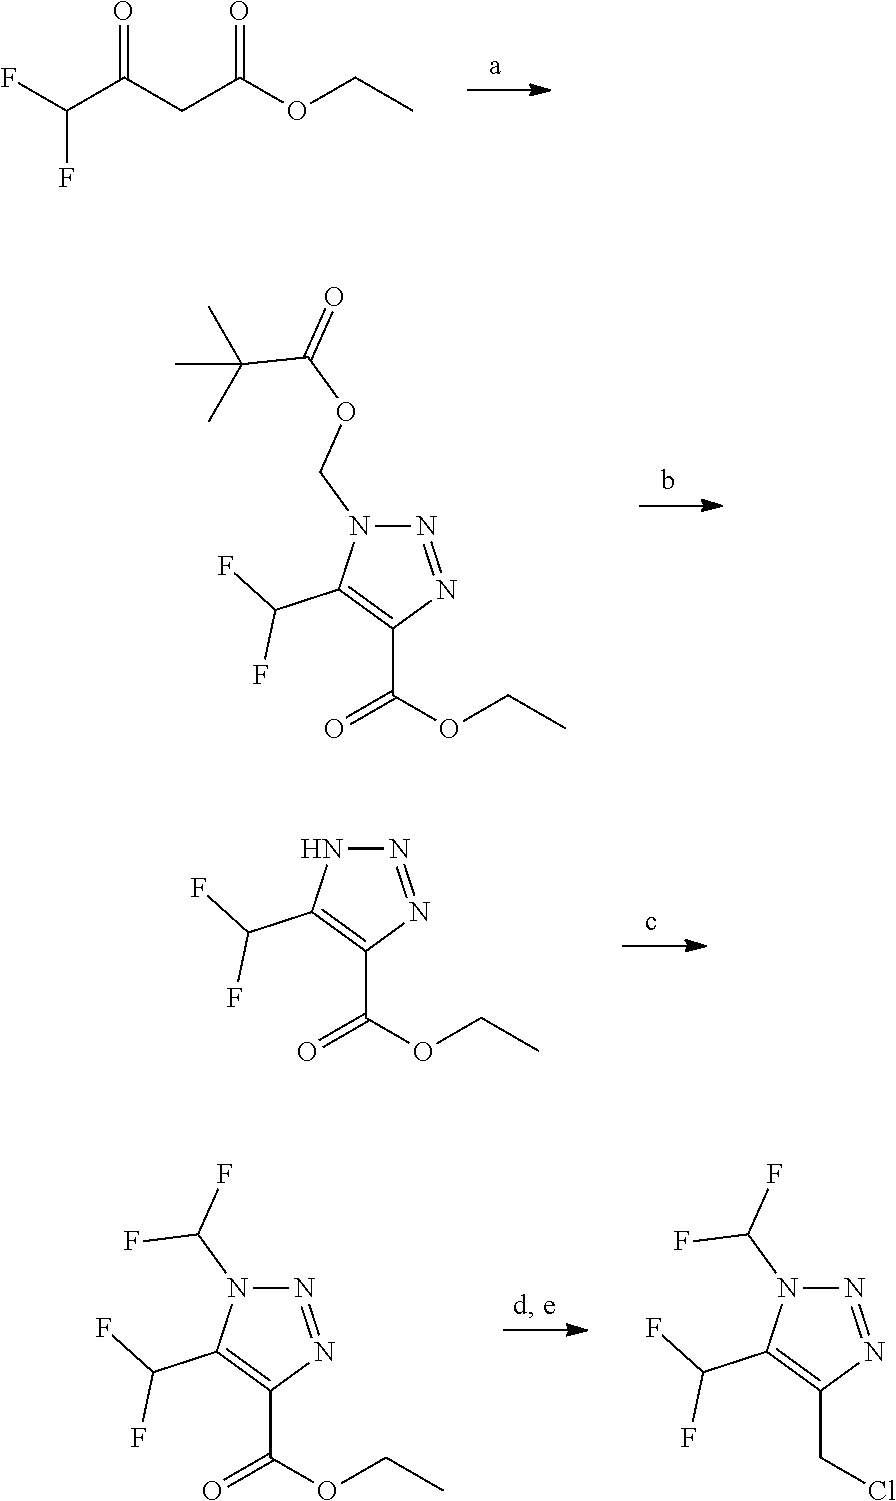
C(C(F)F)(=O)CC(=O)OCC.O(CC)C(C1=C(C(F)F)NN=N1)=O.O(CC)C(C1=C(C(F)F)N(COC(=O)C(C)(C)C)N=N1)=O.O(CC)C(C1=C(C(F)F)N(C(F)F)N=N1)=O.ClCC1=C(C(F)F)N(C(F)F)N=N1
